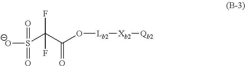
[O-]S(C(C(O[Lb2][Xb2][Qb2])=O)(F)F)(=O)=O
